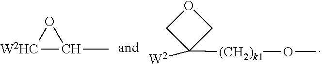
O1CC([W2])([(CH2)k1]OC)C1.[W2HC]1C(C)O1
